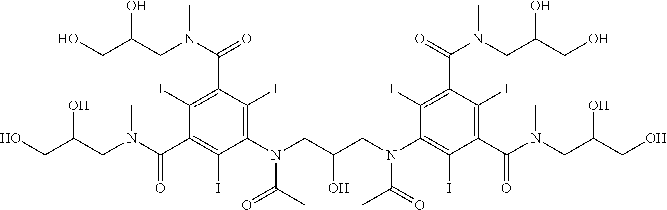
C1(I)=C(C(N(CC(CO)O)C)=O)C(I)=C(N(CC(CN(C2=C(I)C(C(N(CC(CO)O)C)=O)=C(I)C(C(=O)N(CC(CO)O)C)=C2I)C(=O)C)O)C(C)=O)C(I)=C1C(N(CC(CO)O)C)=O
